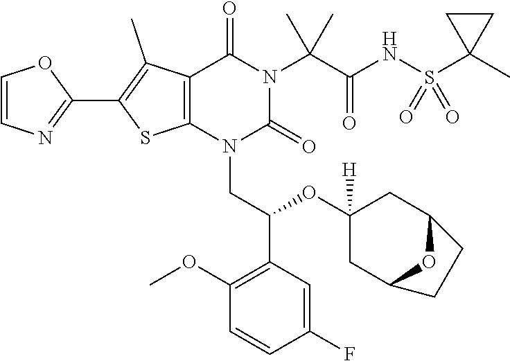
C1=CN=C(C2=C(C)C3=C(S2)N(CC(OC2([H])CC4OC(C2)CC4)C2=C(OC)C=CC(F)=C2)C(=O)N(C(C)(C(=O)NS(C2(C)CC2)(=O)=O)C)C3=O)O1
